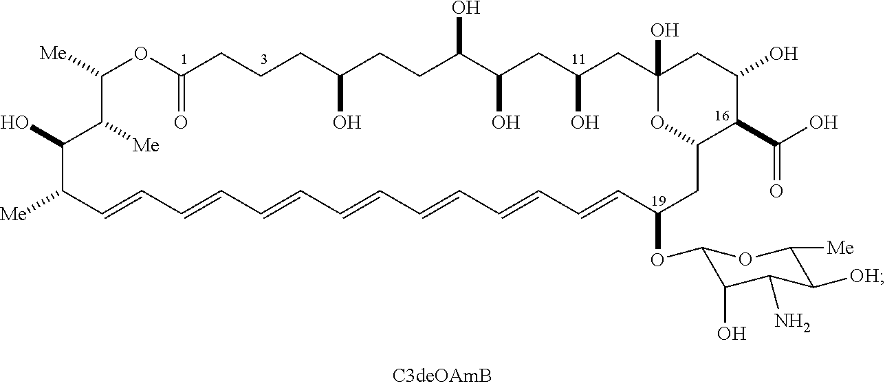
C1([Me])C(O)C([Me])C([Me])OC(=O)CCCC(O)CCC(O)C(O)CC(O)CC2(O)CC(O)C(C(=O)O)C(CC(OC3C(O)C(N)C([OH])C([Me])O3)C=CC=CC=CC=CC=CC=CC=C1)O2
